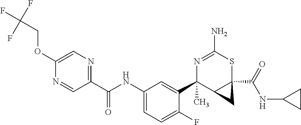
N1=C(N)SC2(C(NC3CC3)=O)C(C1(C1=CC(NC(C3=NC=C(OCC(F)(F)F)N=C3)=O)=CC=C1F)C)C2
